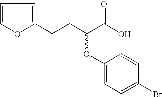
C1=COC(CCC(C(O)=O)OC2=CC=C(Br)C=C2)=C1
